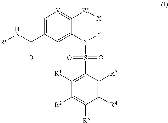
C1=C(C(N[R6])=O)C=C2C(=[V]1)[W][X][Y]N2S(C1=C([R1])C([R2])=C([R3])C([R4])=C1[R5])(=O)=O
